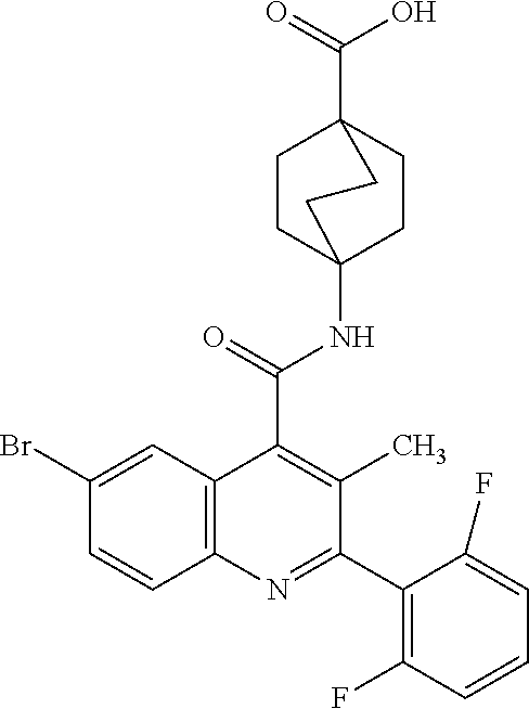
C1(Br)=CC2=C(C=C1)N=C(C1=C(F)C=CC=C1F)C(C)=C2C(=O)NC12CCC(C(=O)O)(CC1)CC2
